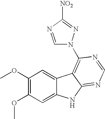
C1(OC)=C(OC)C=C2C(=C1)C1=C(N3C=NC([NO2])=N3)N=CN=C1N2
